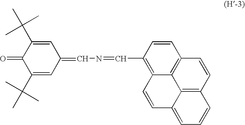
C1(C(C)(C)C)=CC(=CN=CC2=C3C4=C(C=C2)C=CC2=C4C(=CC=C2)C=C3)C=C(C(C)(C)C)C1=O
